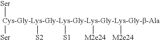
[Cys-Gly-Lys-Gly-Lys-Gly-Lys-Gly-Lys-Gly-b-Ala]([S1])([S2])([M2e24])([M2e24])([Ser])[Ser]
